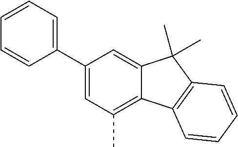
C1(C2=CC=CC=C2)=CC(C)=C2C(=C1)C(C)(C)C1=C2C=CC=C1
